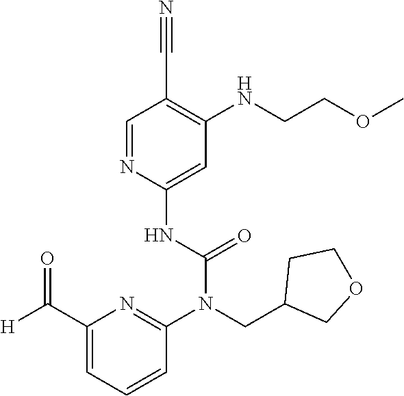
C1=NC(NC(N(CC2COCC2)C2=NC(C([H])=O)=CC=C2)=O)=CC(NCCOC)=C1C#N
